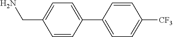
C1=CC(C2=CC=C([CF3])C=C2)=CC=C1CN
